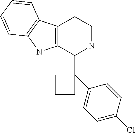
C12=C(C3=C(N1)C(C1(C4=CC=C(Cl)C=C4)CCC1)NCC3)C=CC=C2
